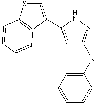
C1=C(C2=CC(NC3=CC=CC=C3)=NN2)C2=C(S1)C=CC=C2
